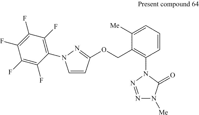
C1=CC(OCC2=C(N3N=NN([Me])C3=O)C=CC=C2[Me])=NN1C1=C(F)C(F)=C(F)C(F)=C1F
